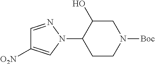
C1=NN(C2CCN([Boc])CC2O)C=C1[O2N]
